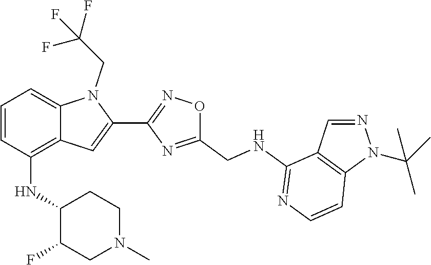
C1(C2=CC3=C(NC4C(F)CN(C)CC4)C=CC=C3N2CC(F)(F)F)=NOC(CNC2=NC=CC3=C2C=NN3C(C)(C)C)=N1
